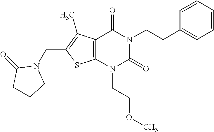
C12=C(N(CCOC)C(=O)N(CCC3=CC=CC=C3)C1=O)SC(CN1C(=O)CCC1)=C2C
